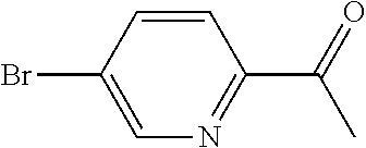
C1=CC(Br)=CN=C1C(=O)C
